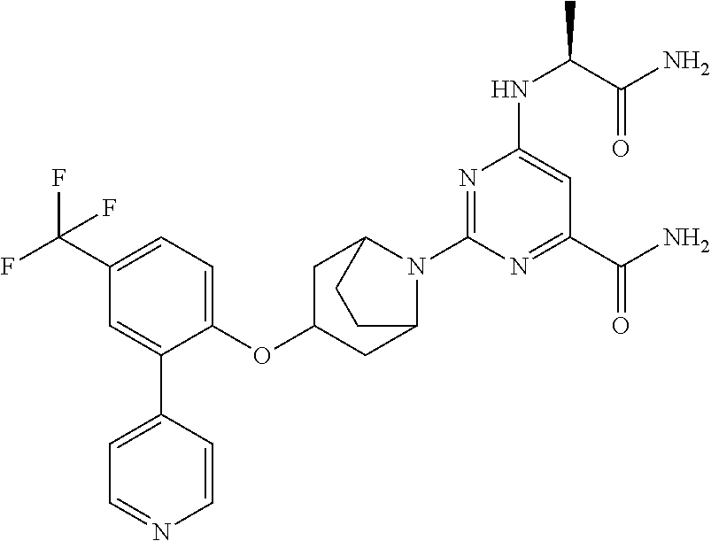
C1C(OC2=CC=C(C(F)(F)F)C=C2C2=CC=NC=C2)CC2N(C3=NC(NC(C(=O)N)C)=CC(C(N)=O)=N3)C1CC2
